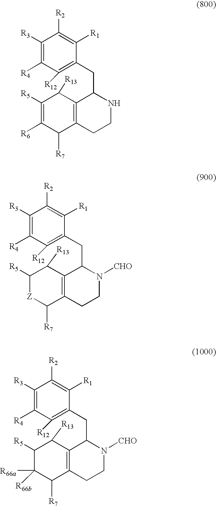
C1([R3])=C([R4])C([R12])=C(CC2C3=C(C([R7])C([R6])=C([R5])C3[R13])CCN2)C([R1])=C1[R2].C1([R3])=C([R4])C([R12])=C(CC2C3=C(C([R7])[Z]C([R5])C3[R13])CCN2[CHO])C([R1])=C1[R2].C1([R3])=C([R4])C([R12])=C(CC2C3=C(C([R7])C([R66b])([R66a])C([R5])C3[R13])CCN2[CHO])C([R1])=C1[R2]
